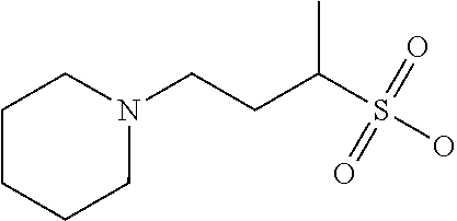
N1(CCC(S(O)(=O)=O)C)CCCCC1
